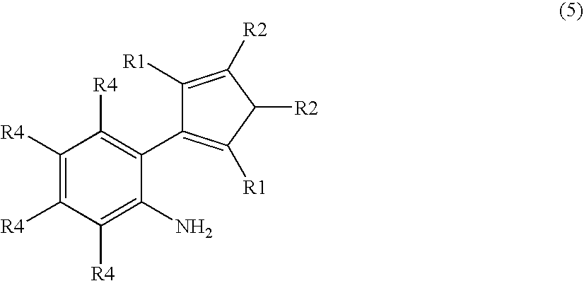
C1(N)=C([R4])C([R4])=C([R4])C([R4])=C1C1=C([R1])C([R2])C([R2])=C1[R1]
